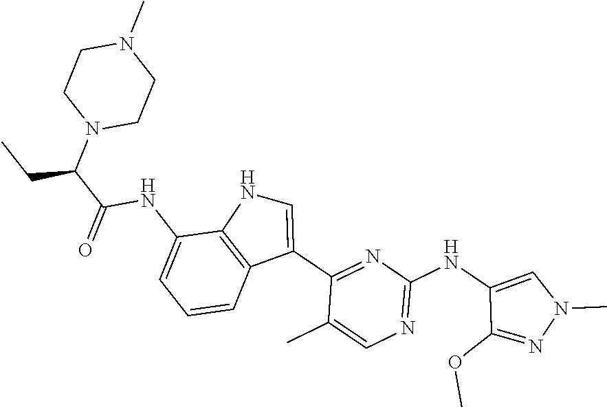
N1=C(NC2=CN(C)N=C2OC)N=C(C2=CNC3=C2C=CC=C3NC(C(N2CCN(C)CC2)CC)=O)C(C)=C1
